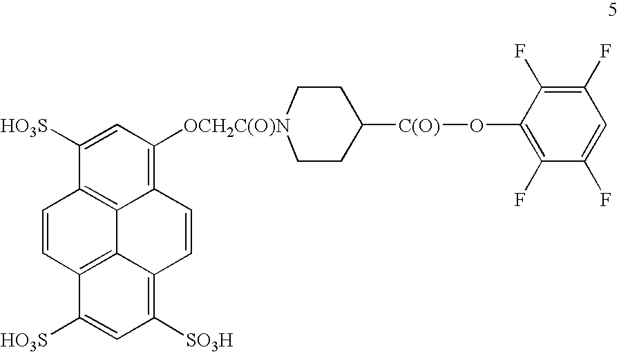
C12=C([OCH2C(O)N]3CCC([C(O)]OC4=C(F)C(F)=CC(F)=C4F)CC3)C=C([HO3S])C3=C1C1=C(C([HO3S])=CC([SO3H])=C1C=C2)C=C3
